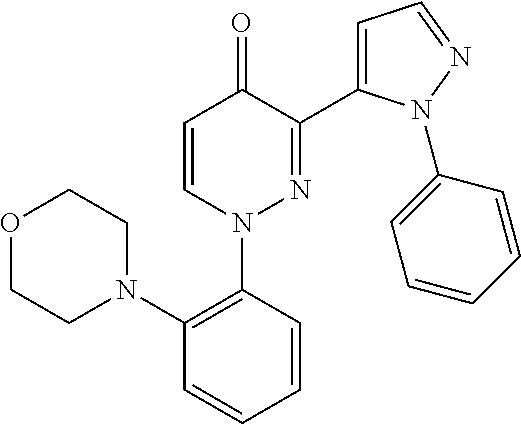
C1=CN(C2=C(N3CCOCC3)C=CC=C2)N=C(C2=CC=NN2C2=CC=CC=C2)C1=O
